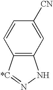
C12=C([*C]=NN1)C=CC([CN])=C2
